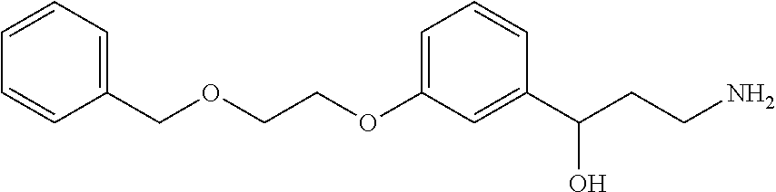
C1(COCCOC2=CC=CC(C(CCN)O)=C2)=CC=CC=C1
